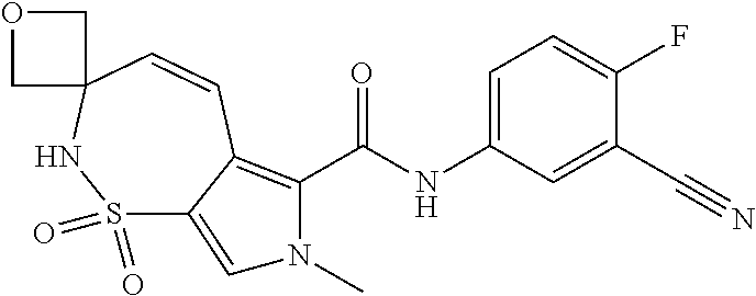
C1=C(NC(C2=C3C(=CN2C)S(=O)(=O)NC2(C=C3)COC2)=O)C=C(C#N)C(F)=C1
